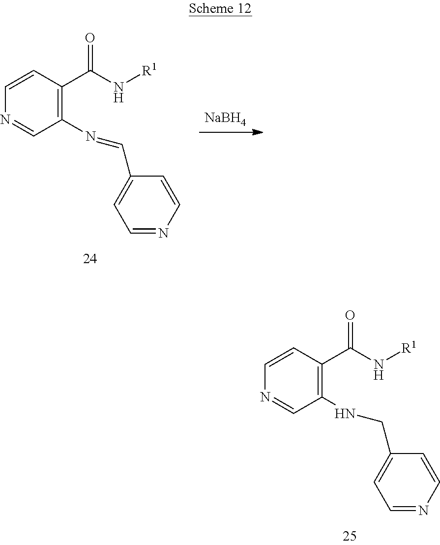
[NaBH4].N1=CC(N=CC2=CC=NC=C2)=C(C(N[R1])=O)C=C1.N1=CC(NCC2=CC=NC=C2)=C(C(N[R1])=O)C=C1
